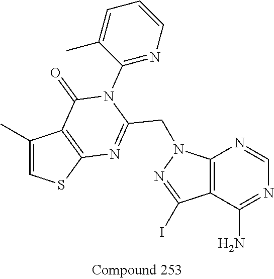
C1(C)=CSC2=C1C(=O)N(C1=NC=CC=C1C)C(CN1C3=C(C(I)=N1)C(N)=NC=N3)=N2
